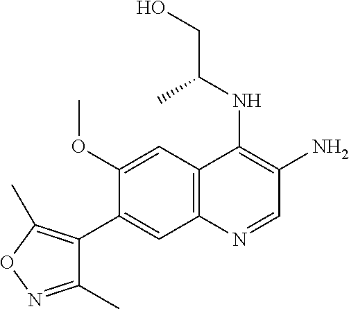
C1(OC)=CC2=C(C=C1C1=C(C)ON=C1C)N=CC(N)=C2NC(CO)C
